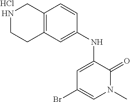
C12=C(C=CC(NC3=CC(Br)=CN(C)C3=O)=C1)CNCC2.Cl
